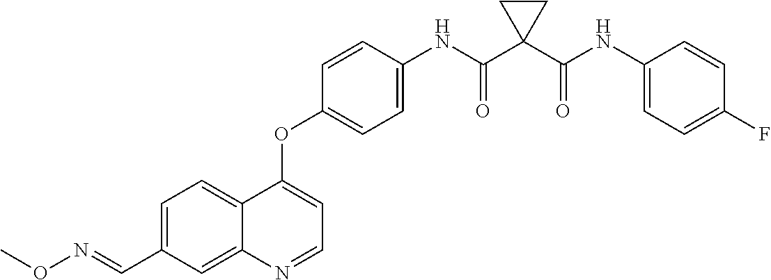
C12=CC=C(C=NOC)C=C1N=CC=C2OC1=CC=C(NC(C2(C(NC3=CC=C(F)C=C3)=O)CC2)=O)C=C1
